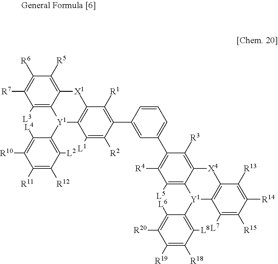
C1([R6])=C([R7])C([L3])=C2C(=C1[R5])[X1]C1=C([Y1]2C2=C([L2])C([R12])=C([R11])C([R10])=C2[L4])C([L1])=C([R2])C(C2=CC(C3=C([R4])C([L5])=C4C(=C3[R3])[X4]C3=C([Y1]4C4=C([L8])C([R18])=C([R19])C([R20])=C4[L6])C([L7])=C([R15])C([R14])=C3[R13])=CC=C2)=C1[R1]
